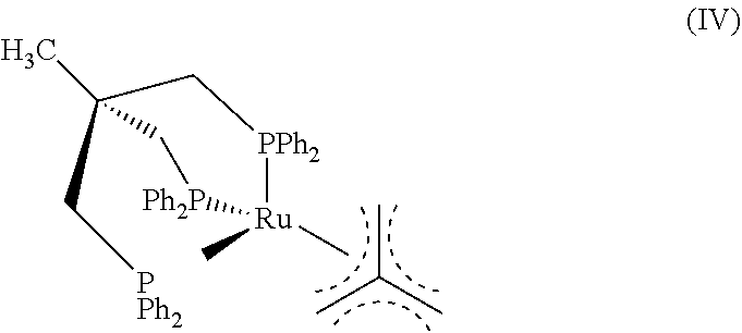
CC(C)C.C1[PPh2][Ru](C)(C)[Ph2P]CC1(C)C[PPh2]
